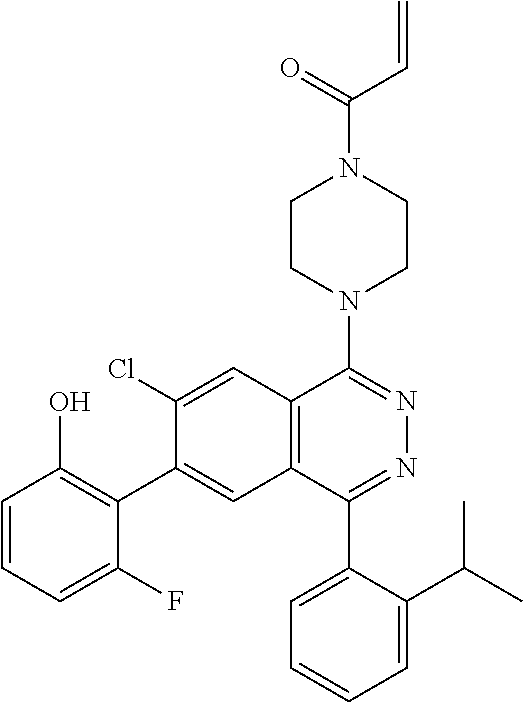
C1CN(C2=NN=C(C3=CC=CC=C3C(C)C)C3=C2C=C(Cl)C(C2=C(O)C=CC=C2F)=C3)CCN1C(C=C)=O
